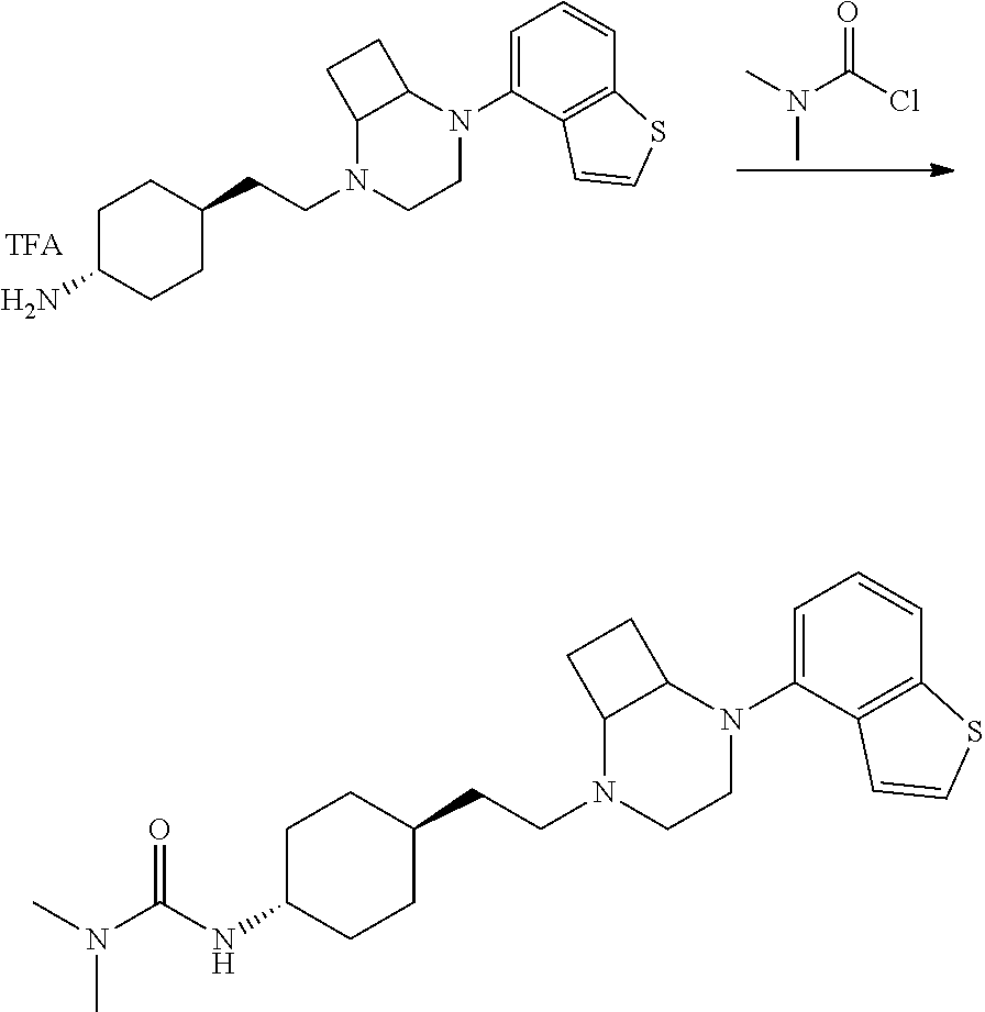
C1=CC2=C(C(N3C4C(N(CCC5CCC(NC(N(C)C)=O)CC5)CC3)CC4)=C1)C=CS2.C1=CC2=C(C(N3C4C(N(CCC5CCC(N)CC5)CC3)CC4)=C1)C=CS2.ClC(N(C)C)=O
